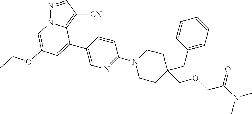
N1=CC([CN])=C2N1C=C(OCC)C=C2C1=CN=C(N2CCC(CC3=CC=CC=C3)(COCC(N(C)C)=O)CC2)C=C1
